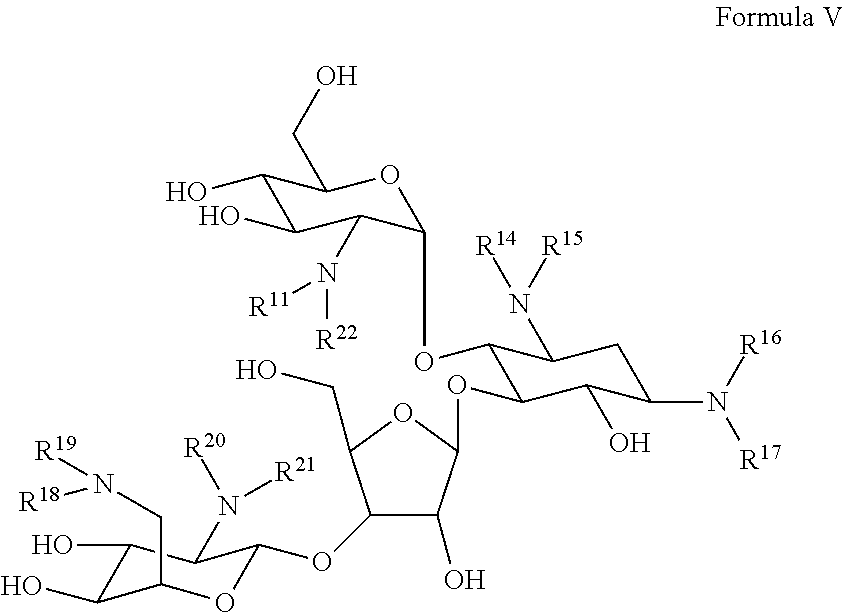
C1(OC2OC(CN([R19])[R18])C(O)C(O)C2N([R20])[R21])C(O)C(OC2C(OC3C(N([R22])[R11])C(O)C(O)C(CO)O3)C(N([R14])[R15])CC(N([R16])[R17])C2O)OC1CO
